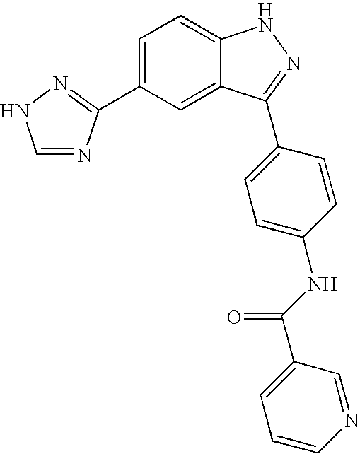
C1=C(C2=NNC=N2)C=C2C(=C1)NN=C2C1=CC=C(NC(=O)C2=CC=CN=C2)C=C1
